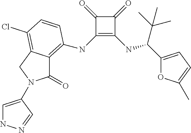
C1(NC2=C3C(=O)N(C4=CNN=C4)CC3=C(Cl)C=C2)=C(NC(C2=CC=C(C)O2)C(C)(C)C)C(=O)C1=O
